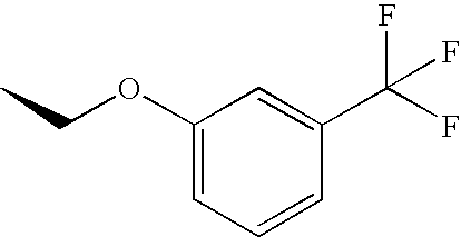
C1=C(C(F)(F)F)C=CC=C1OCC
